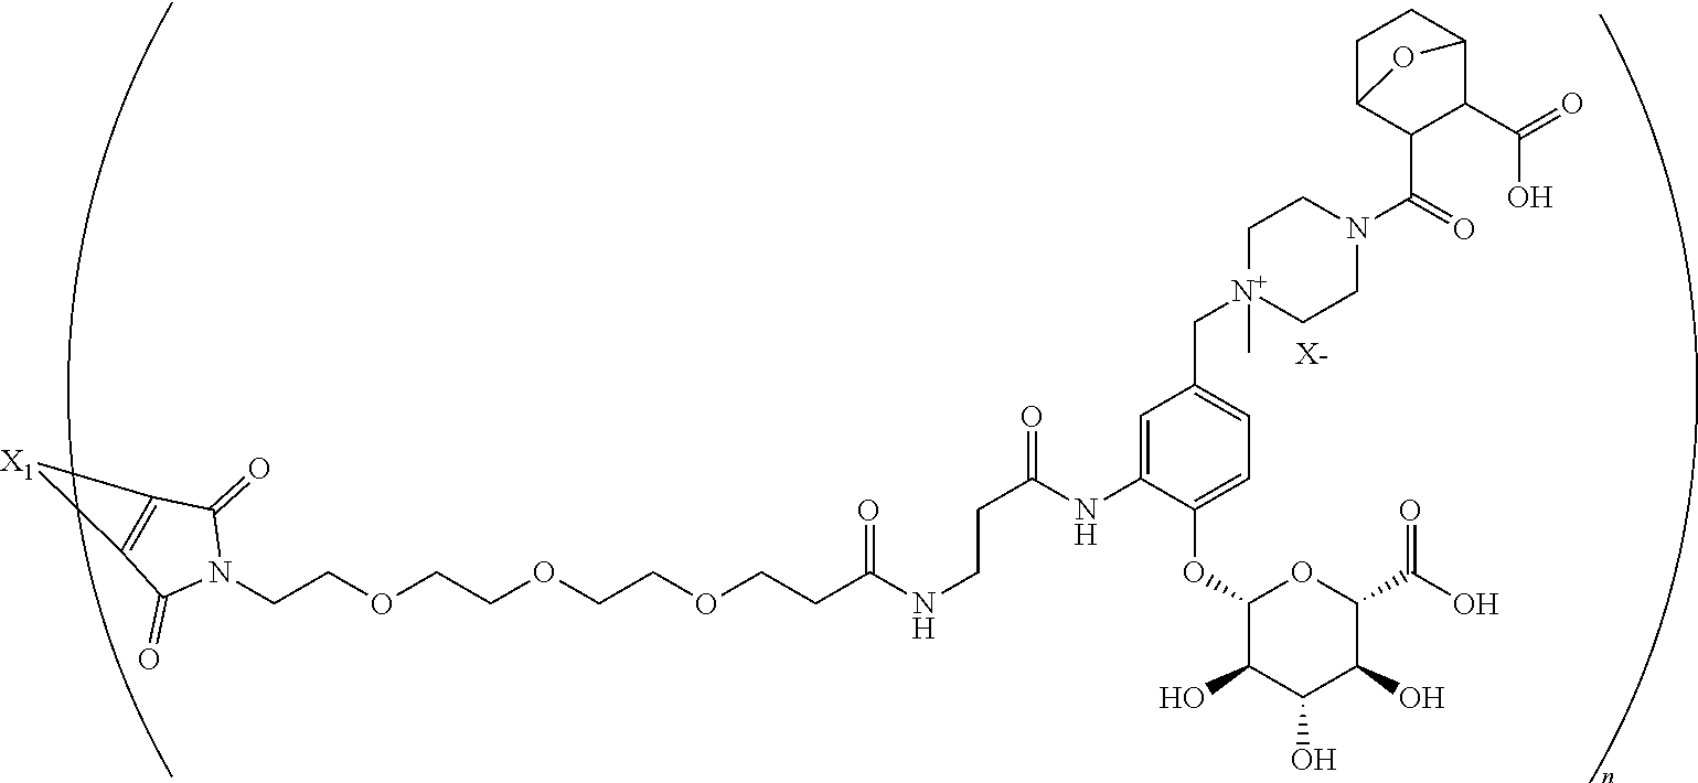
[X-].C(COCCOCCOCCC(NCCC(NC1=CC(C[N+]2(C)CCN(C(=O)C3C(C(=O)O)C4CCC3O4)CC2)=CC=C1OC1C(O)C(O)C(O)C(C(=O)O)O1)=O)=O)N1C(=O)C2=C(C1=O)[X1]2
